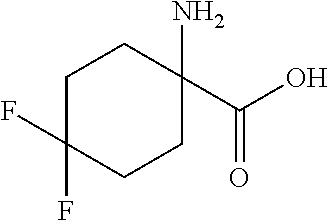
C1C(F)(F)CCC(N)(C(O)=O)C1
